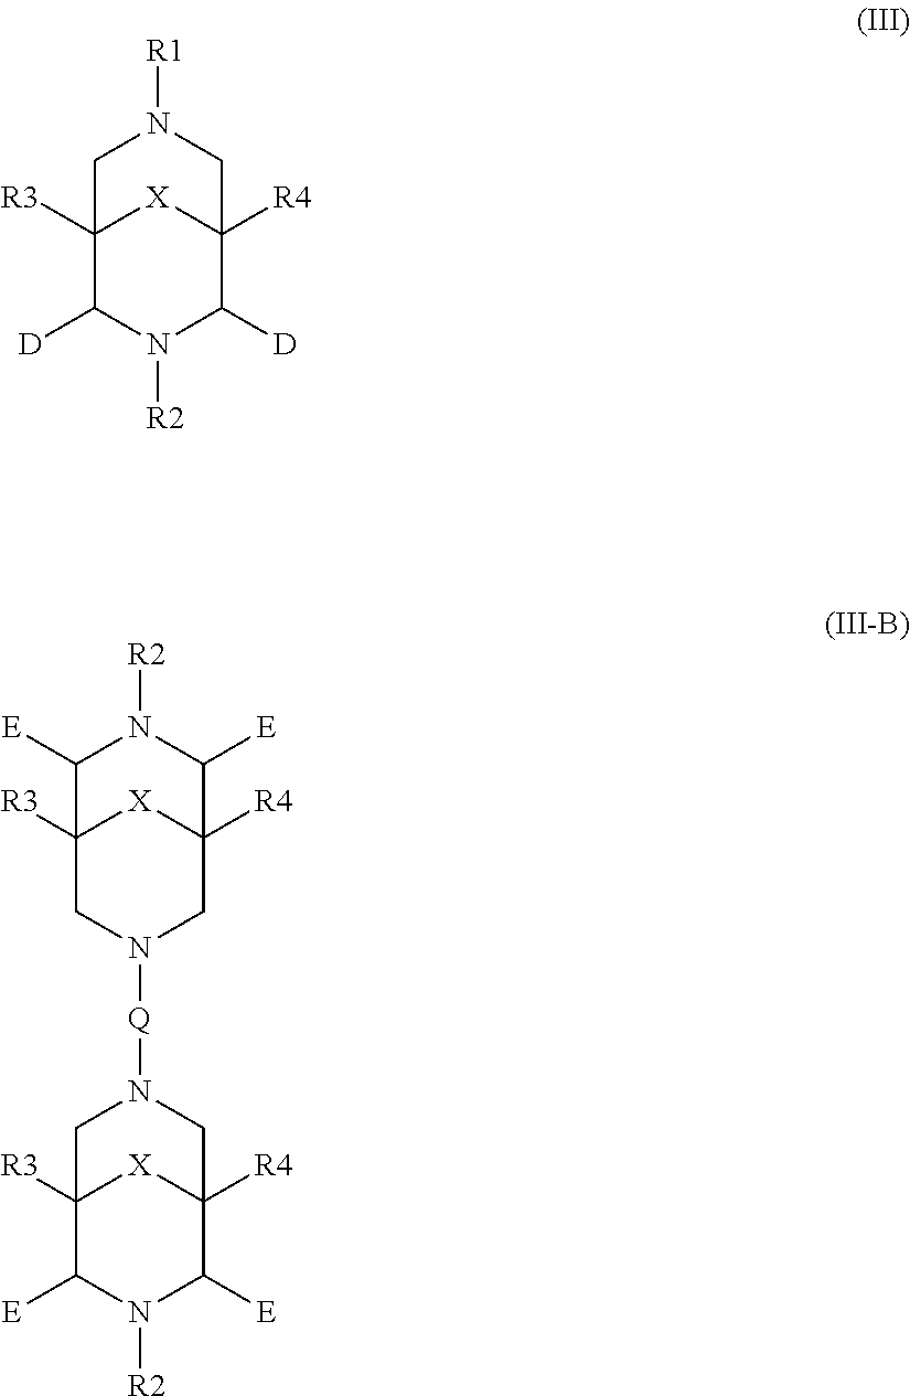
C12([R3])C([D])N([R2])C([D])C([R4])([X]1)CN([R1])C2.C12([R3])C([E])N([R2])C([E])C([R4])([X]1)CN([Q]N1CC3([R3])[X]C([R4])(C1)C([E])N([R2])C3[E])C2
